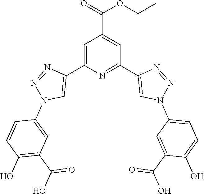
C1=C(C2=CN(C3=CC(C(O)=O)=C(O)C=C3)N=N2)N=C(C2=CN(C3=CC=C(O)C(C(O)=O)=C3)N=N2)C=C1C(=O)OCC
